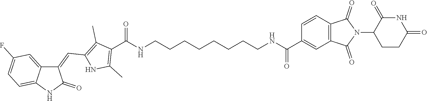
C1(=CC2=C(C)C(C(NCCCCCCCCNC(C3=CC4=C(C=C3)C(=O)N(C3C(=O)NC(=O)CC3)C4=O)=O)=O)=C(C)N2)C2=CC(F)=CC=C2NC1=O
